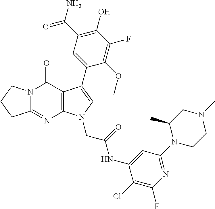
C12=NC3=C(C(=O)N1CCC2)C(C1=CC(C(=O)N)=C(O)C(F)=C1OC)=CN3CC(=O)NC1=CC(N2CCN(C)CC2C)=NC(F)=C1Cl
